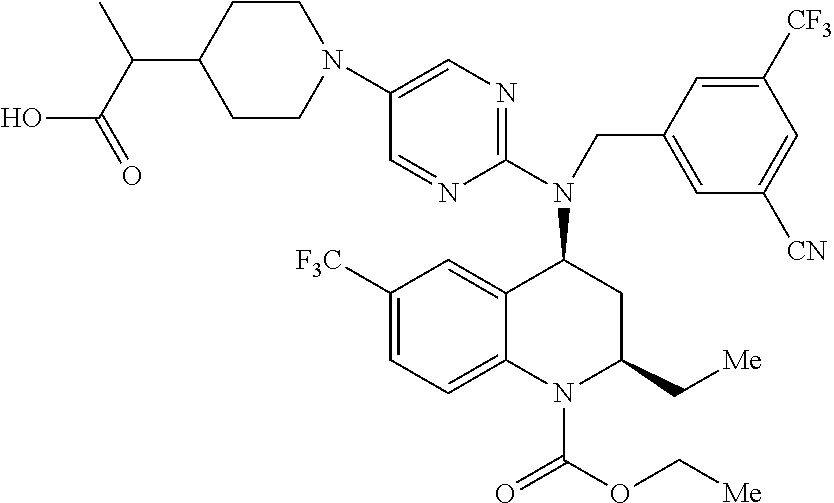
C1([F3C])=CC=C2C(=C1)C(N(C1=NC=C(N3CCC(C(C)C(=O)O)CC3)C=N1)CC1=CC([CN])=CC([CF3])=C1)CC(C[Me])N2C(OC[Me])=O
